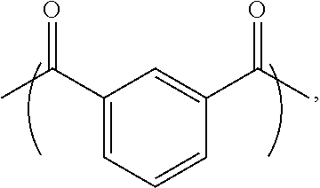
CC(C1=CC=CC(C(C)=O)=C1)=O
